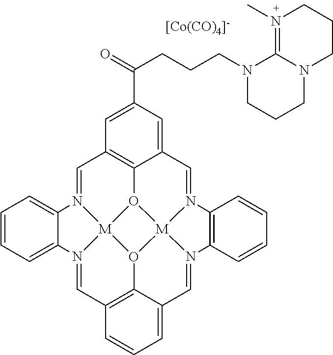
[[Co(CO)4]-].C1=N2[M]34O5C6=C1C=C(C(=O)CCCN1CCCN7C1=N(C)CCC7)C=C6C=N1[M]56O3C3=C(C=N4C4=CC=CC=C24)C=CC=C3C=N6C2=C1C=CC=C2
